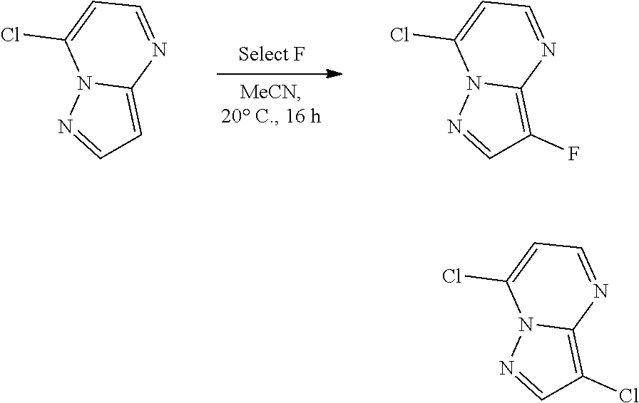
N1=CC=C2N1C(Cl)=CC=N2.N1=CC(F)=C2N1C(Cl)=CC=N2.N1=CC(Cl)=C2N1C(Cl)=CC=N2
